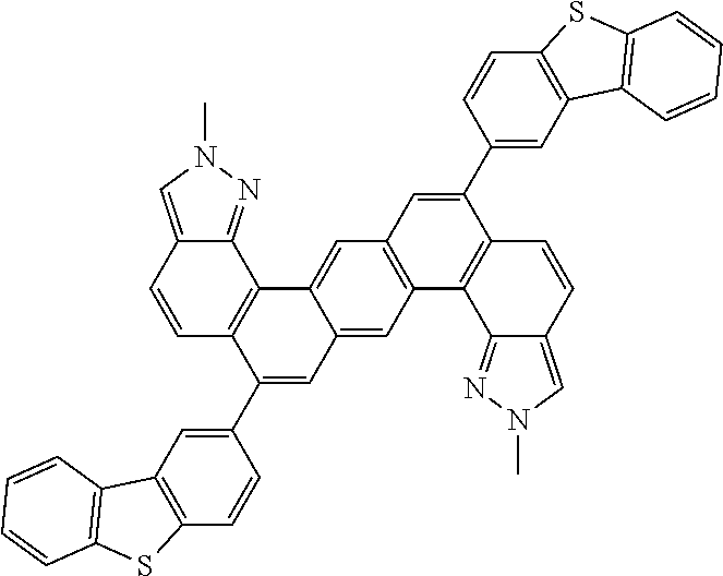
C1=CC2=CN(C)N=C2C2=C1C(C1=CC3=C(C=C1)SC1=C3C=CC=C1)=CC1=CC3=C(C=C21)C=C(C1=CC2=C(C=C1)SC1=C2C=CC=C1)C1=C3C2=NN(C)C=C2C=C1
